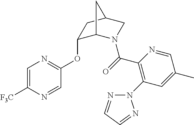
C1=C([F3C])N=CC(OC2C3N(C(=O)C4=C(N5N=CC=N5)C=C(C)C=N4)CC(C2)C3)=N1
